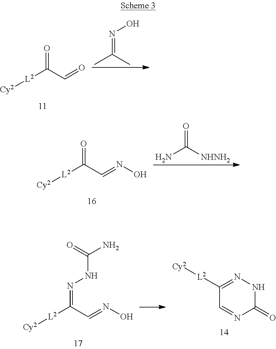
[L2](C(C=O)=O)[Cy2].CC(C)=NO.[L2](C(C=NO)=O)[Cy2].NC([NHNH2])=O.[L2](C(C=NO)=NNC(N)=O)[Cy2].C1=NC(=O)NN=C1[L2][Cy2]
